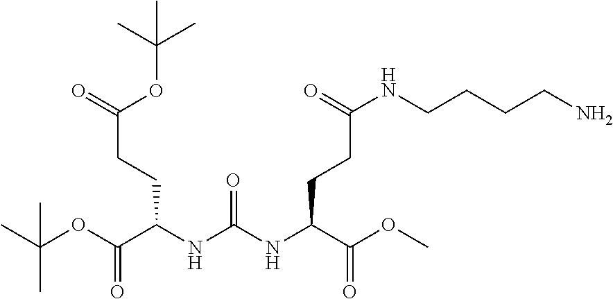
C(CCC(=O)OC(C)(C)C)(NC(NC(C(OC)=O)CCC(NCCCCN)=O)=O)C(OC(C)(C)C)=O
